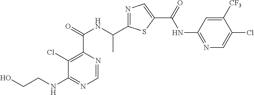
N1=C(C(NC(C2=C(Cl)C(NCCO)=NC=N2)=O)C)SC(C(=O)NC2=NC=C(Cl)C([CF3])=C2)=C1
